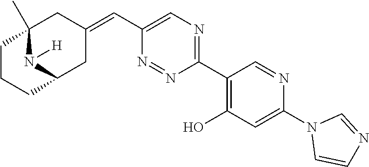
C1(C2=C(O)C=C(N3C=CN=C3)N=C2)=NC=C(C=C2CC3(C)N([H])C(C2)CCC3)N=N1
